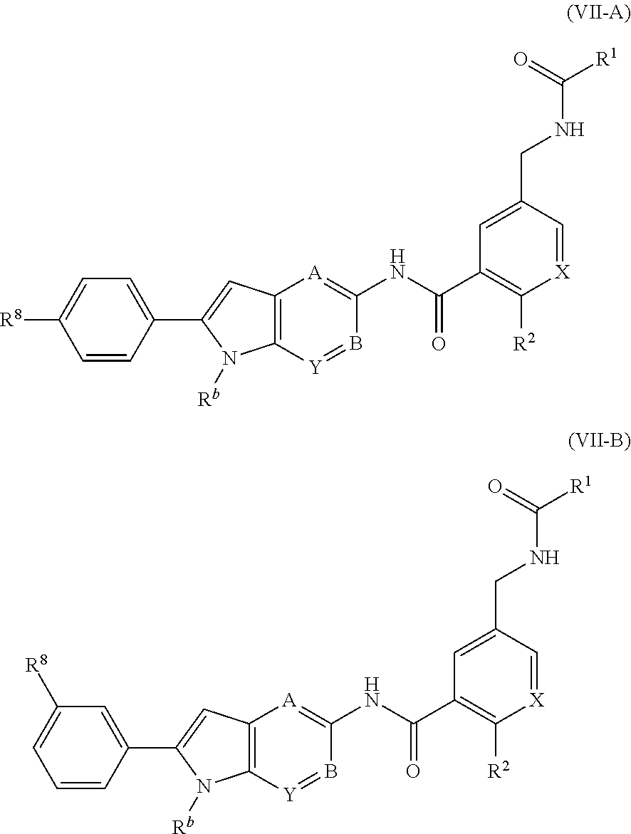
C12=C([Y]=BC(NC(C3=C([R2])[X]=CC(CNC([R1])=O)=C3)=O)=[A]1)N([Rb])C(C1=CC=C([R8])C=C1)=C2.C12=C([Y]=BC(NC(C3=C([R2])[X]=CC(CNC([R1])=O)=C3)=O)=[A]1)N([Rb])C(C1=CC([R8])=CC=C1)=C2
